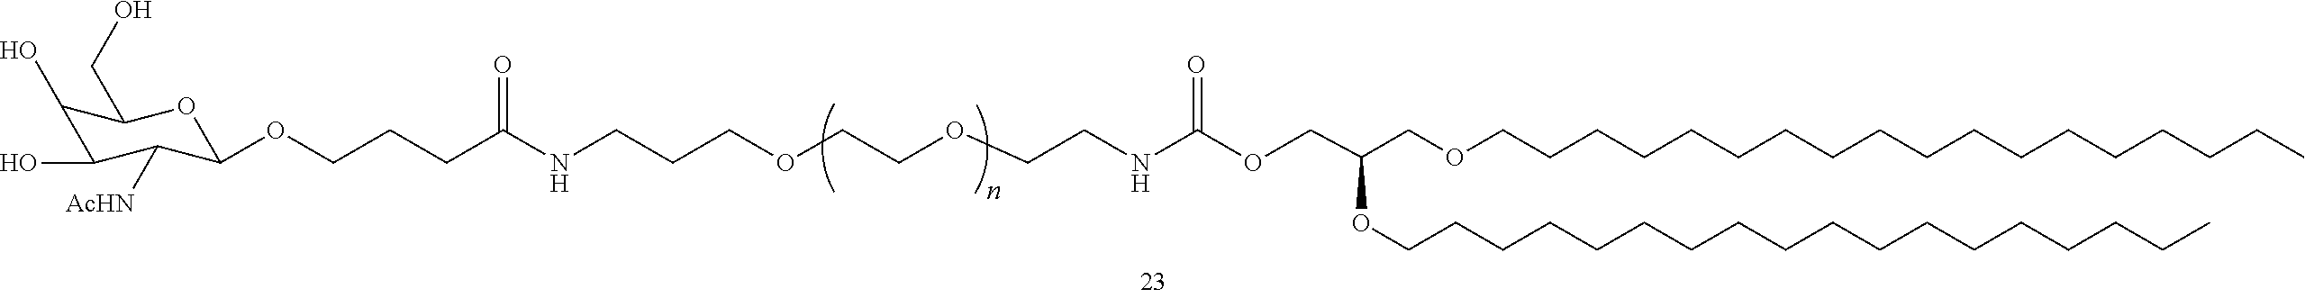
N(C(=O)OCC(OCCCCCCCCCCCCCCCCCC)COCCCCCCCCCCCCCCCCCC)CCOCCOCCCNC(=O)CCCOC1C([AcHN])C(O)C(O)C(CO)O1
